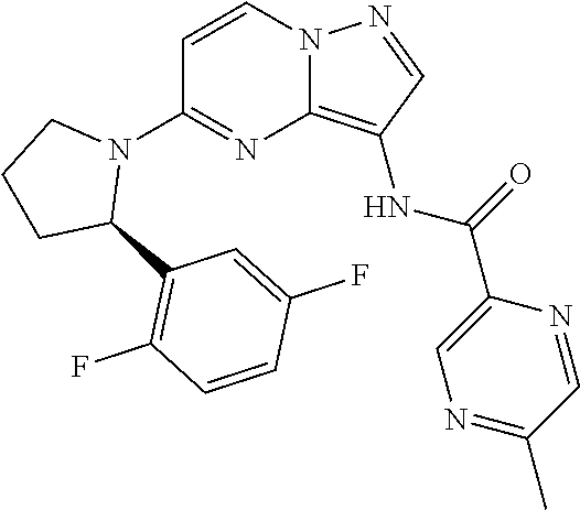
C1(C)=NC=C(C(NC2=C3N(C=CC(N4C(C5=C(F)C=CC(F)=C5)CCC4)=N3)N=C2)=O)N=C1
